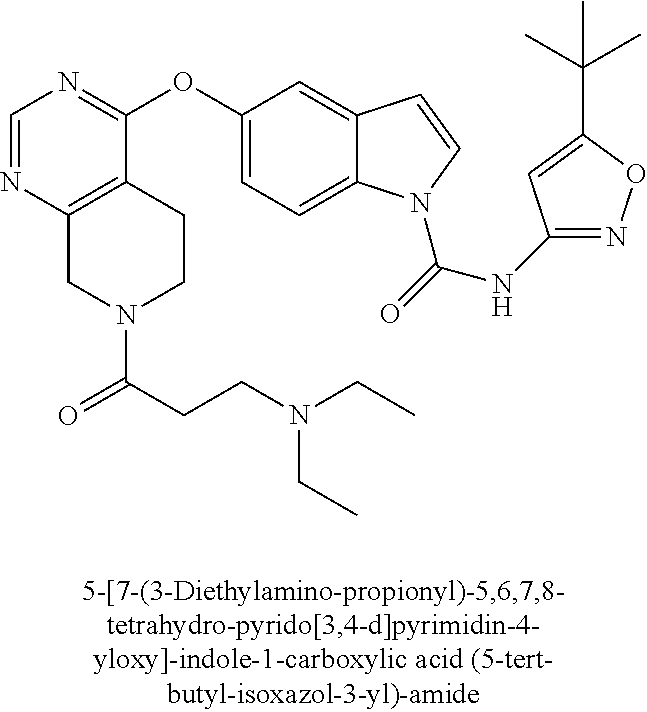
C1=NC2=C(C(OC3=CC=C4C(=C3)C=CN4C(=O)NC3=NOC(C(C)(C)C)=C3)=N1)CCN(C(CCN(CC)CC)=O)C2
